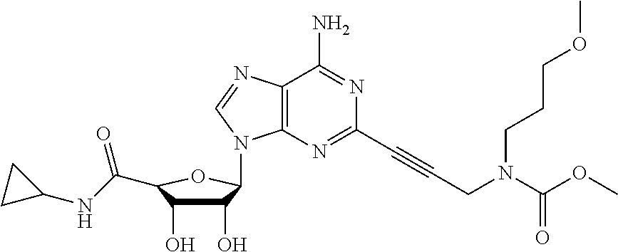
C12=C(N=CN1C1C(O)C(O)C(C(NC3CC3)=O)O1)C(N)=NC(C#CCN(C(OC)=O)CCCOC)=N2
